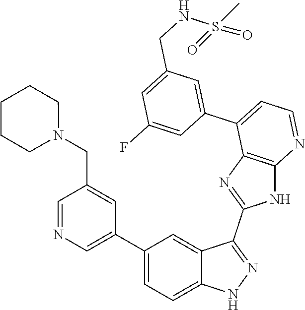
C1=NC=C(C2=CC=C3C(=C2)C(C2=NC4=C(N2)N=CC=C4C2=CC(CNS(=O)(C)=O)=CC(F)=C2)=NN3)C=C1CN1CCCCC1
